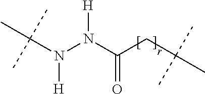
C(N(N(C(CC(C)(C)C)=O)[H])[H])(C)(C)C
